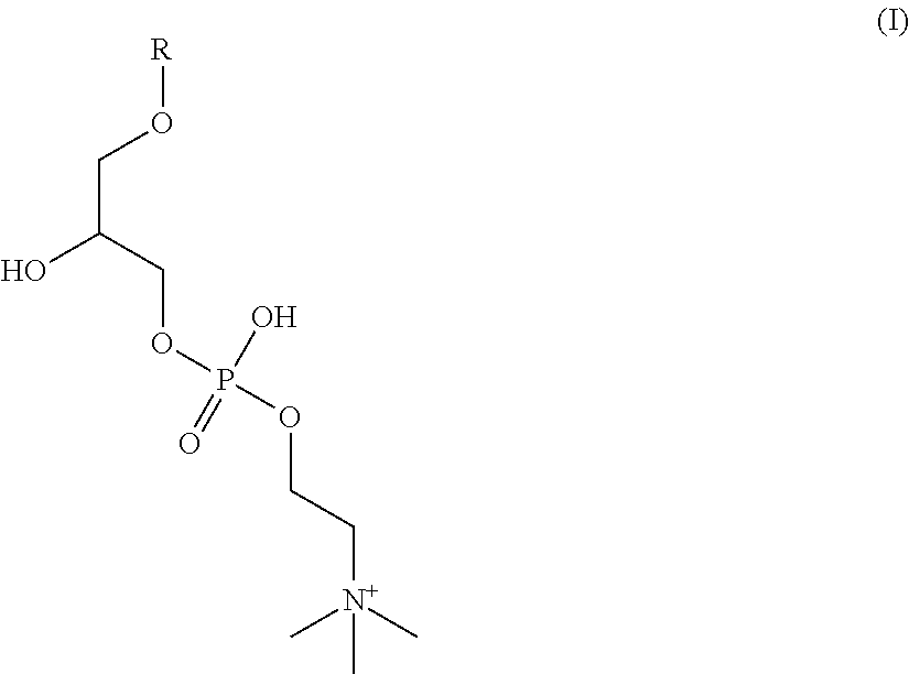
C(C(COP(O)(=O)OCC[N+](C)(C)C)O)O[R]
